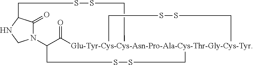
N12C(=O)C(NC1)CSSC[Glu-Tyr-Cys-Cys-Asn-Pro-Ala-Cys-Thr-Gly-Cys-Tyr]13(C(=O)C2CSSC1)CSSC3
